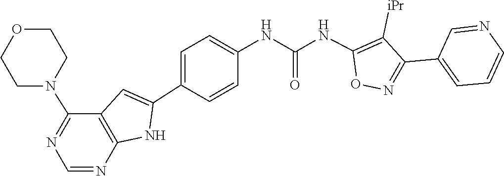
C1=C(C2=NOC(NC(NC3=CC=C(C4=CC5=C(N4)N=CN=C5N4CCOCC4)C=C3)=O)=C2[iPr])C=NC=C1
